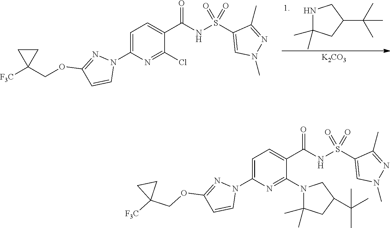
N1C(C)(C)CC(C(C)(C)C)C1.[K2CO3].C1=C(N2N=C(OCC3([F3C])CC3)C=C2)N=C(Cl)C(C(NS(C2=CN(C)N=C2C)(=O)=O)=O)=C1.C1=C(N2N=C(OCC3([F3C])CC3)C=C2)N=C(N2C(C)(C)CC(C(C)(C)C)C2)C(C(NS(C2=CN(C)N=C2C)(=O)=O)=O)=C1
